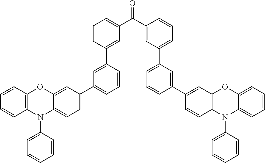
O=C(C1=CC(C2=CC=CC(C3=CC4=C(C=C3)N(C3=CC=CC=C3)C3=CC=CC=C3O4)=C2)=CC=C1)C1=CC=CC(C2=CC(C3=CC=C4C(=C3)OC3=C(N4C4=CC=CC=C4)C=CC=C3)=CC=C2)=C1
